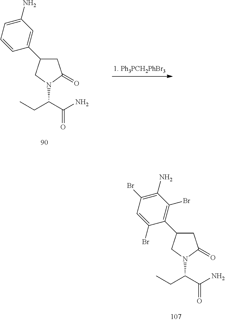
C1C(=O)N(C(C(N)=O)CC)CC1C1=C(Br)C(N)=C(Br)C=C1Br.C1C(=O)N(C(C(N)=O)CC)CC1C1=CC(N)=CC=C1
